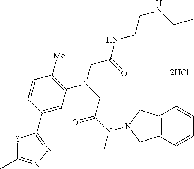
[2HCl].C1=C(C2=NN=C(C)S2)C=CC([Me])=C1N(CC(NCCNCC)=O)CC(N(C)N1CC2=C(C=CC=C2)C1)=O
